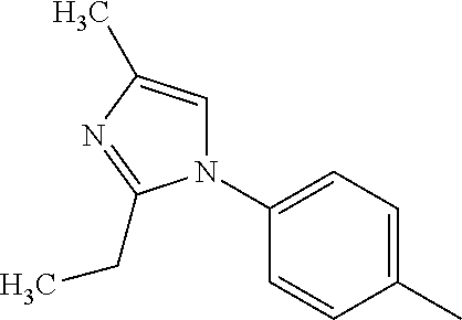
C1=CC(C)=CC=C1N1C=C(C)N=C1CC
